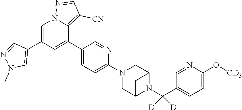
C12CN(C3=CC=C(C4=CC(C5=CN(C)N=C5)=CN5N=CC([CN])=C45)C=N3)CC(C1)N2C(C1=CC=C(O[CD3])N=C1)([D])[D]
